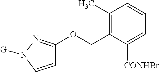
C1=CN([G])N=C1OCC1=C(C)C=CC=C1[CONHBr]
